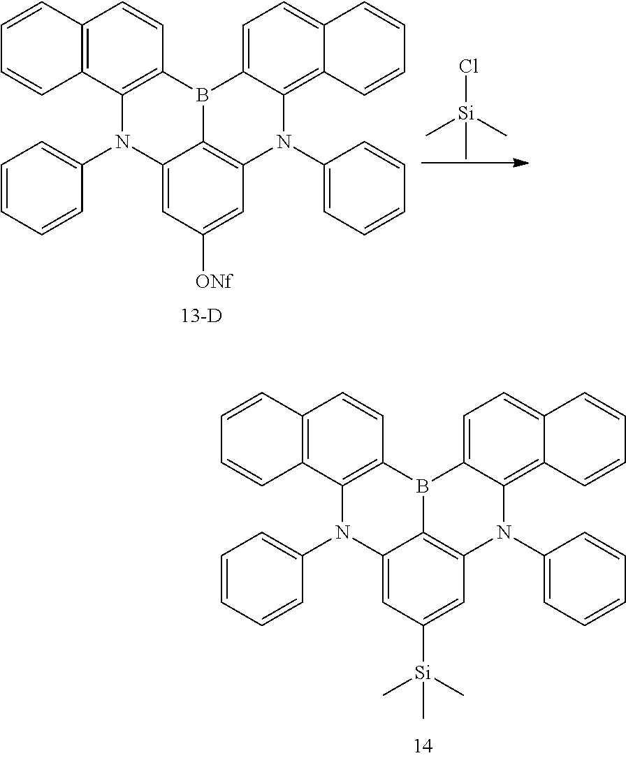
C[Si](C)(Cl)C.C12=C(C3=C(C=C1)B1C4=C(N(C5=CC=CC=C5)C5=C6C(=CC=C15)C=CC=C6)C=C([ONf])C=C4N3C1=CC=CC=C1)C=CC=C2.C12=C(C3=C(C=C1)B1C4=C(N(C5=CC=CC=C5)C5=C6C(=CC=C15)C=CC=C6)C=C([Si](C)(C)C)C=C4N3C1=CC=CC=C1)C=CC=C2
